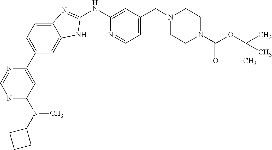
N1=C(N(C)C2CCC2)C=C(C2=CC=C3C(=C2)NC(NC2=CC(CN4CCN(C(OC(C)(C)C)=O)CC4)=CC=N2)=N3)N=C1
